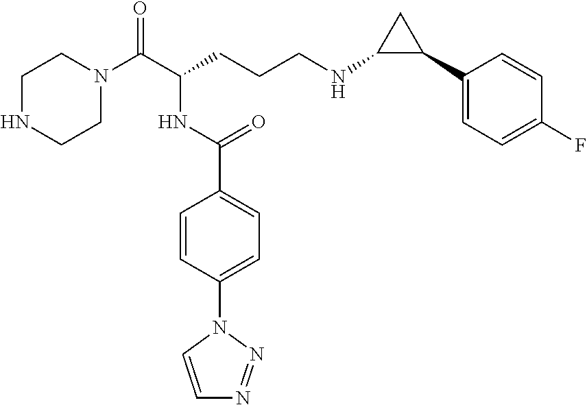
N(CCCC(C(N1CCNCC1)=O)NC(C1=CC=C(N2C=CN=N2)C=C1)=O)C1C(C2=CC=C(F)C=C2)C1
